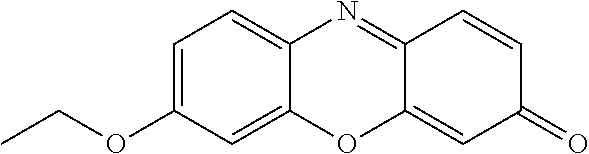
C12=CC=C(OCC)C=C1OC1=CC(=O)C=CC1=N2
